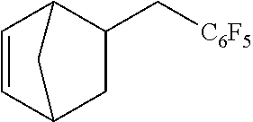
C1=CC2CC(C[C6F5])C1C2
